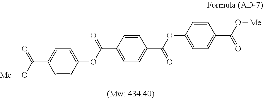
[Me]OC(C1=CC=C(OC(=O)C2=CC=C(C(OC3=CC=C(C(O[Me])=O)C=C3)=O)C=C2)C=C1)=O
